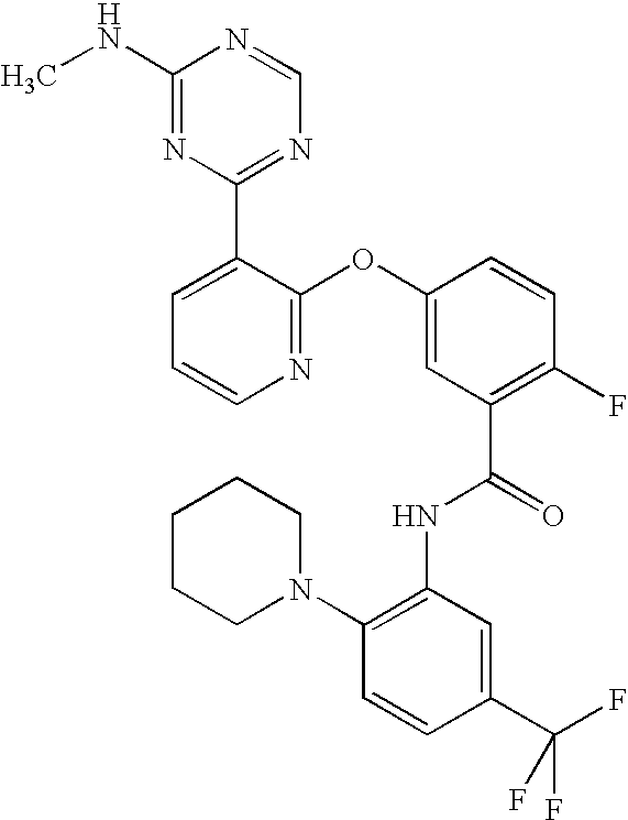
N1=C(OC2=CC(C(=O)NC3=C(N4CCCCC4)C=CC(C(F)(F)F)=C3)=C(F)C=C2)C(C2=NC=NC(NC)=N2)=CC=C1
